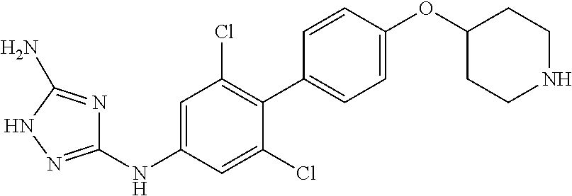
C1(NC2=CC(Cl)=C(C3=CC=C(OC4CCNCC4)C=C3)C(Cl)=C2)=NNC(N)=N1
